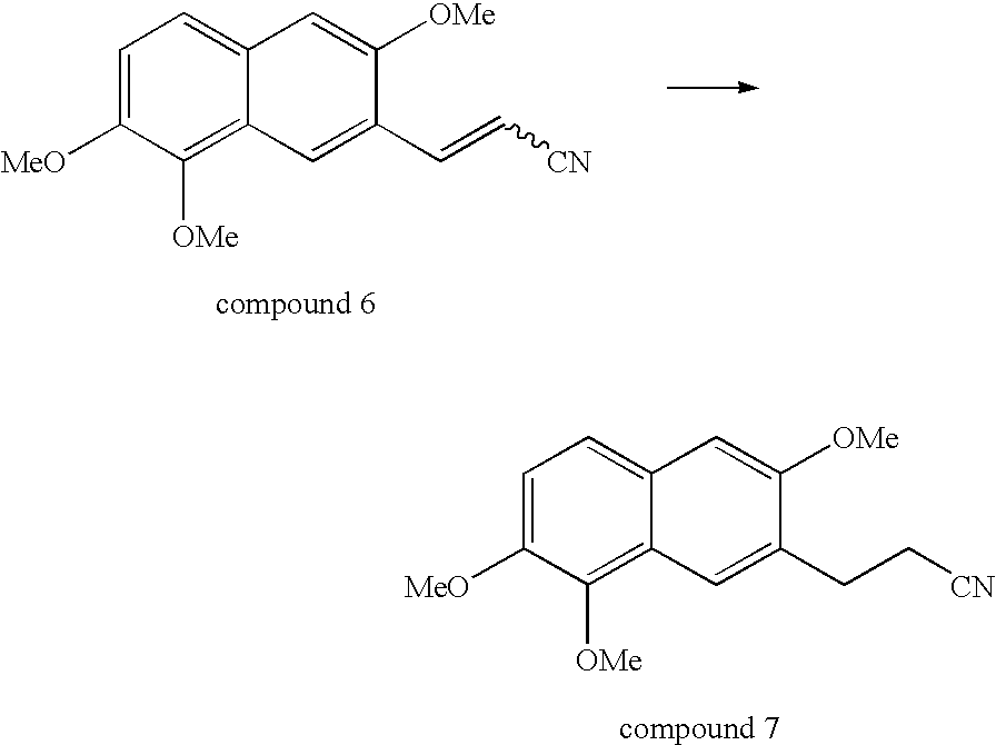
C1=C([MeO])C([OMe])=C2C(=C1)C=C([OMe])C(C=C[CN])=C2.C1=C([MeO])C([OMe])=C2C(=C1)C=C([OMe])C(CC[CN])=C2
